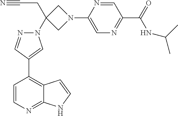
N#CCC1(N2N=CC(C3=C4C(=NC=C3)NC=C4)=C2)CN(C2=CN=C(C(NC(C)C)=O)C=N2)C1
